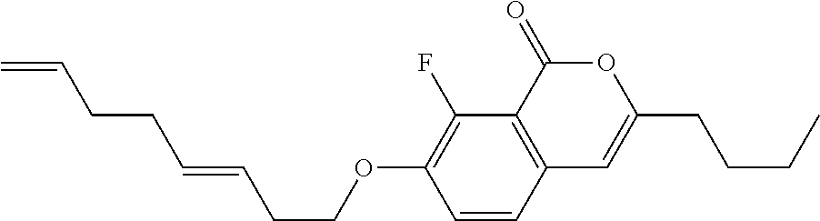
C1=CC2=C(C(F)=C1OCCC=CCCC=C)C(=O)OC(CCCC)=C2
